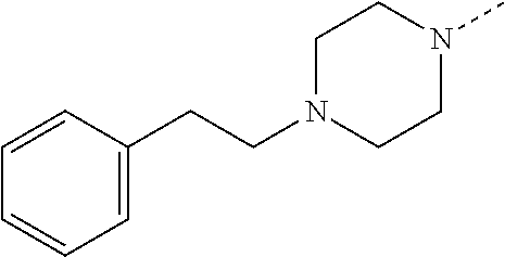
C(CC1=CC=CC=C1)N1CCN(C)CC1
